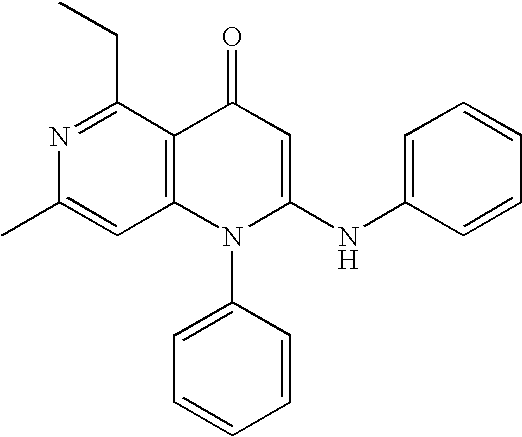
C1=C(C)N=C(CC)C2=C1N(C1=CC=CC=C1)C(NC1=CC=CC=C1)=CC2=O
